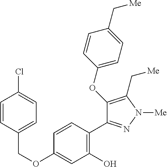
C(OC1=CC(O)=C(C2=NN([Me])C(C[Me])=C2OC2=CC=C(C[Me])C=C2)C=C1)C1=CC=C(Cl)C=C1
